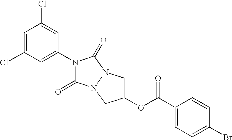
N1(C2=CC(Cl)=CC(Cl)=C2)C(=O)N2N(C1=O)CC(OC(C1=CC=C(Br)C=C1)=O)C2
